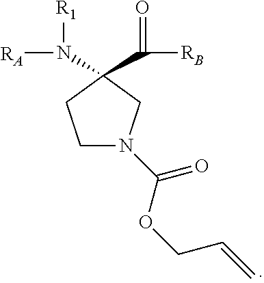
[RB]C(=O)C1(N([RA])[R1])CN(C(OCC=C)=O)CC1
